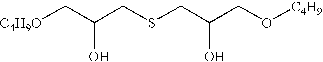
[C4H9O]CC(CSCC(CO[C4H9])O)O
